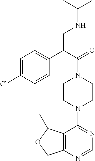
C1=C(Cl)C=CC(C(C(=O)N2CCN(C3=NC=NC4=C3C(C)OC4)CC2)CNC(C)C)=C1
